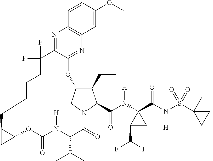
C1(CC)C2CN(C1C(N(C1(C(N(S(C3(C)CC3)(=O)=O)[H])=O)C(C(F)F)C1)[H])=O)C(=O)C(C(C)C)N([H])C(=O)OC1CC1CCCCC(F)(F)C1=NC3=C(N=C1O2)C=C(OC)C=C3
